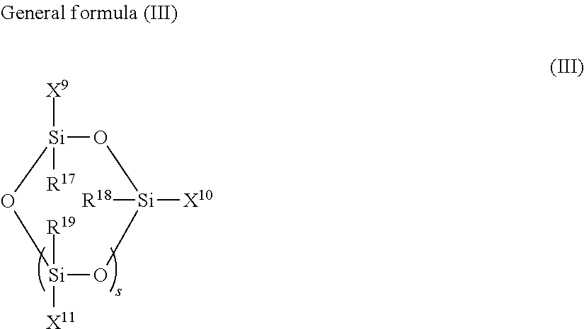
[Si]1([X9])([R17])O[Si]([X10])([R18])O[Si]([R19])([X11])O1
